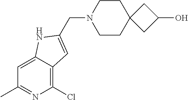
C1CC2(CCN1CC1=CC3=C(Cl)N=C(C)C=C3N1)CC(O)C2
